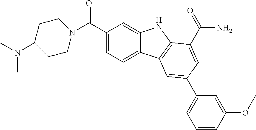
C1(C(N2CCC(N(C)C)CC2)=O)=CC=C2C(=C1)NC1=C2C=C(C2=CC=CC(OC)=C2)C=C1C(N)=O
